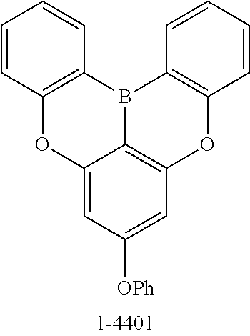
C12=CC([OPh])=CC3=C1B(C1=C(O3)C=CC=C1)C1=C(O2)C=CC=C1
